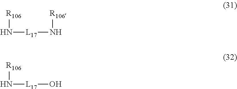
[R106]N[L17]N[R106].[R106]N[L17]O
